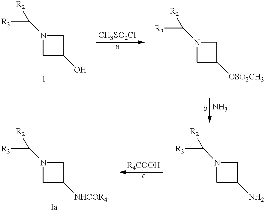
C1C(O)CN1C([R3])[R2].C1N(C([R3])[R2])CC1[OSO2CH3].C1N(C([R3])[R2])CC1N.C1N(C([R3])[R2])CC1[NHCOR4]
